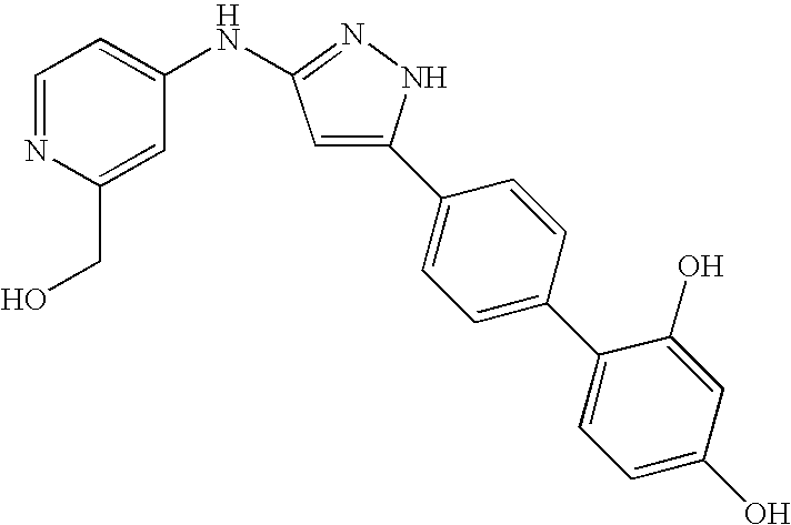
C1=NC(CO)=CC(NC2=NNC(C3=CC=C(C4=CC=C(O)C=C4O)C=C3)=C2)=C1
